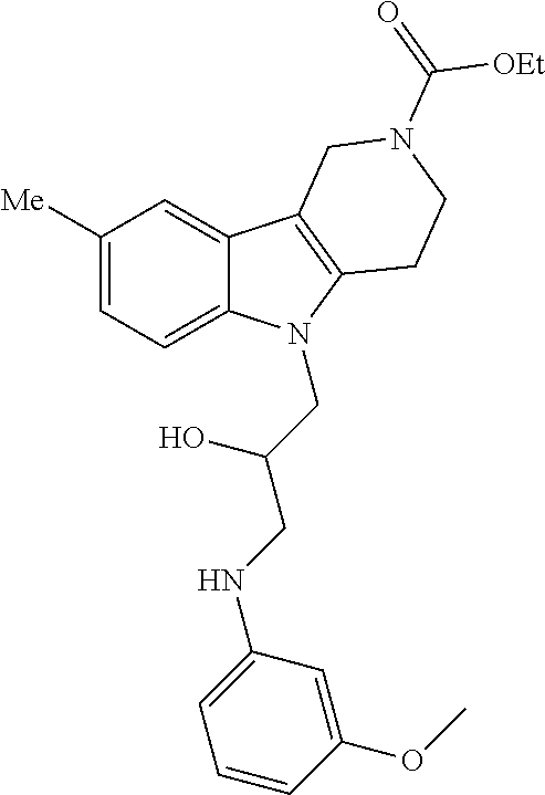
C1([Me])=CC=C2C(=C1)C1=C(CCN(C(=O)[OEt])C1)N2CC(CNC1=CC=CC(OC)=C1)O
